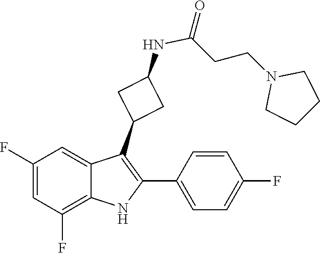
C(CCN1CCCC1)(NC1CC(C2=C(C3=CC=C(F)C=C3)NC3=C(F)C=C(F)C=C23)C1)=O
